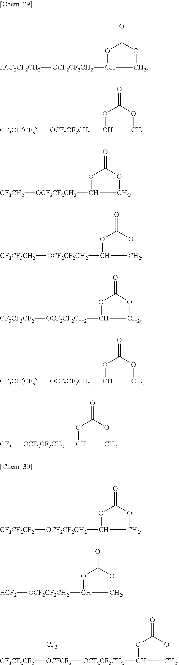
O=C1OC([OCF2CF2CH2][HCF2CF2CH2])CO1.O=C1OC([OCF2CF2CH2][CF3CH(CF3)])CO1.O=C1OC([OCF2CF2CH2][CF3CH2])CO1.O=C1OC([OCF2CF2CH2][CF3CF3CH2])CO1.O=C1OC([OCF2CF2CH2][CF3CF3CF2])CO1.O=C1OC([OCF2CF2CH2][CF3CH(CF3)])CO1.O=C1OC([OCF2CF2CH2][CF3])CO1.O=C1OC([OCF2CF2CH2][CF3CF2CF2])CO1.O=C1OC([OCF2CF2CH2][HCF2])CO1.O=C1OC([OCF2CF2CH2][OCFCF2]([CF3CF2CF2])[CF3])CO1
